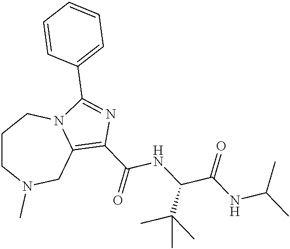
C1CN(C)CC2=C(C(NC(C(=O)NC(C)C)C(C)(C)C)=O)N=C(C3=CC=CC=C3)N2C1
